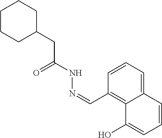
C1CCC(CC(NN=CC2=C3C(=CC=C2)C=CC=C3O)=O)CC1
